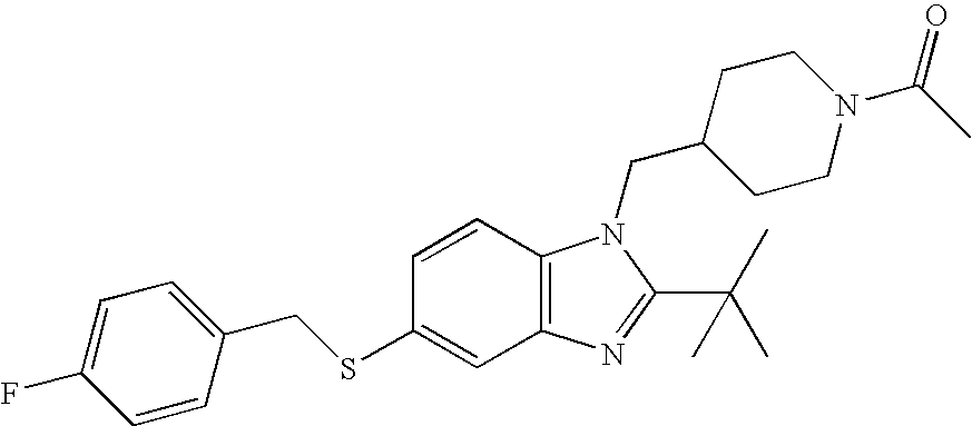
C12=C(C=CC(SCC3=CC=C(F)C=C3)=C1)N(CC1CCN(C(C)=O)CC1)C(C(C)(C)C)=N2
